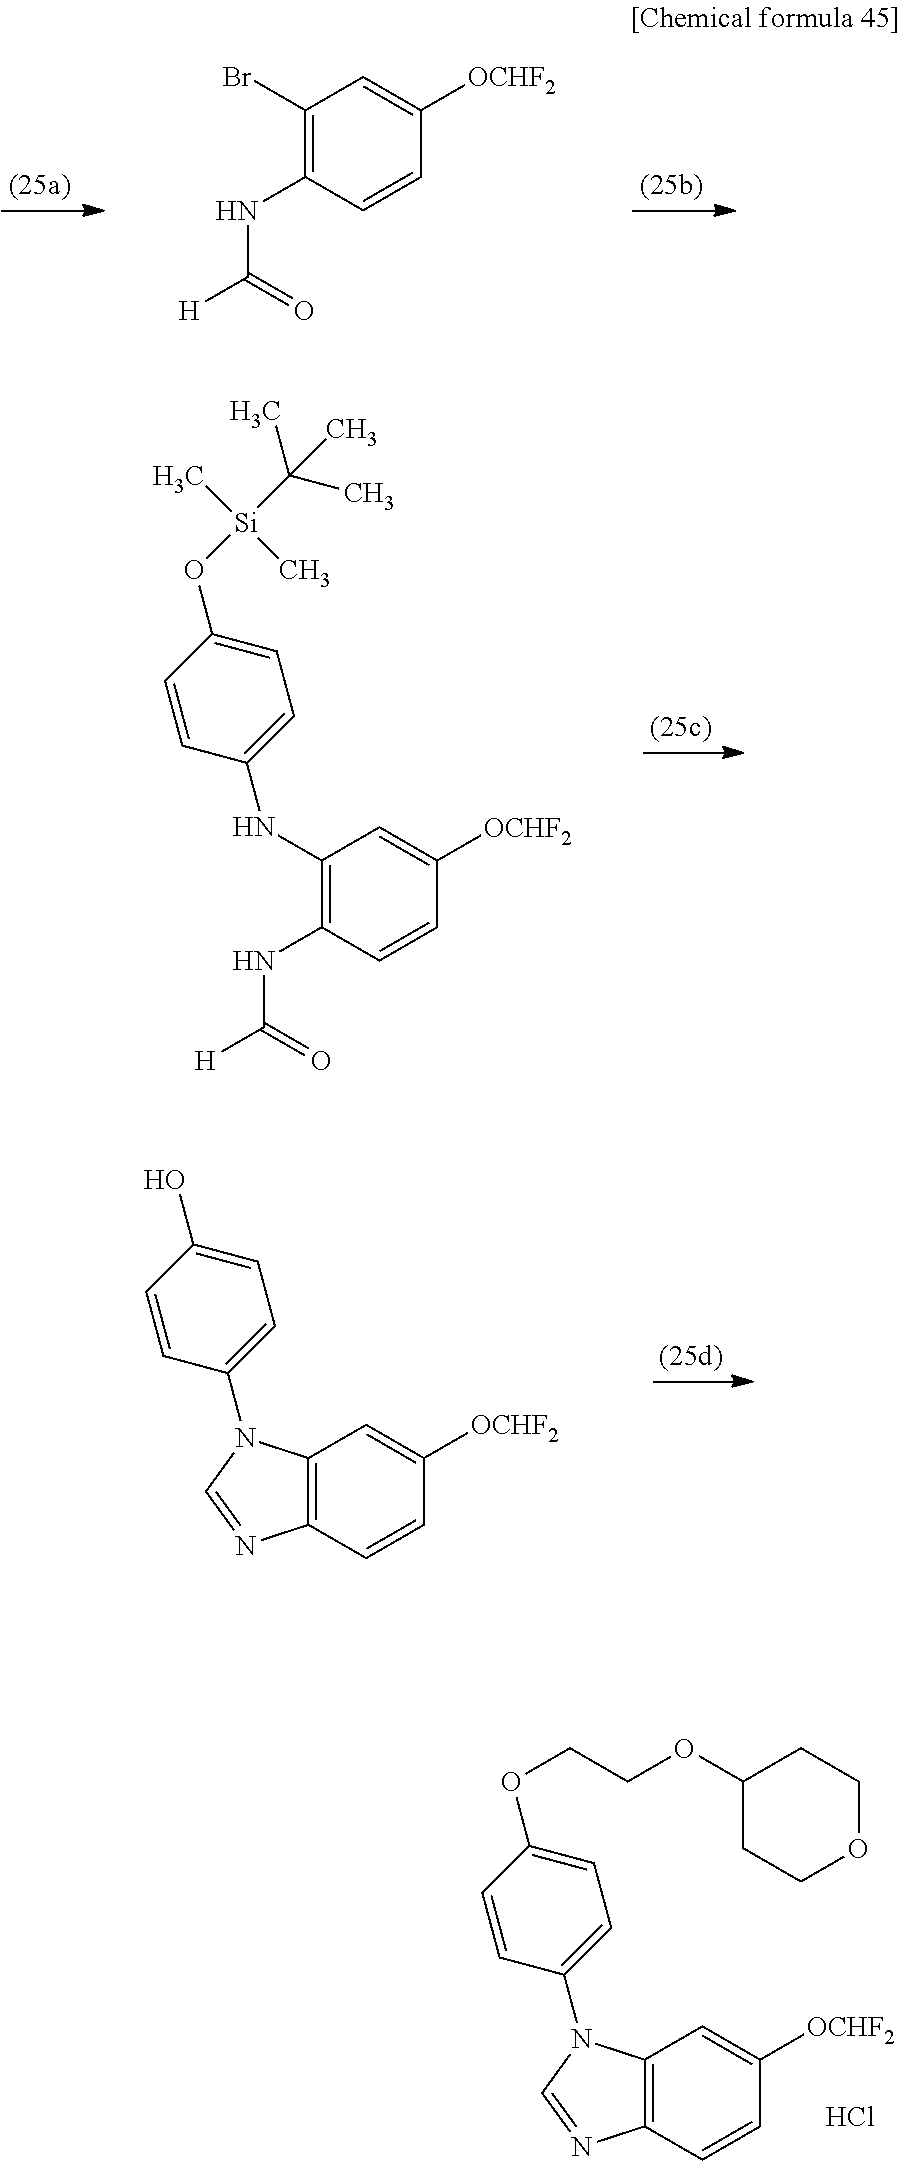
C1(Br)=C(NC([H])=O)C=CC([OCHF2])=C1.C1(NC2=CC=C(O[Si](C(C)(C)C)(C)C)C=C2)=C(NC([H])=O)C=CC([OCHF2])=C1.C12=C(C=CC([OCHF2])=C1)N=CN2C1=CC=C(O)C=C1.C12=C(C=CC([OCHF2])=C1)N=CN2C1=CC=C(OCCOC2CCOCC2)C=C1.Cl
